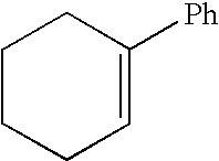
C1CCC=C([Ph])C1
